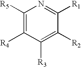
N1=C([R1])C([R2])=C([R3])C([R4])=C1[R5]
